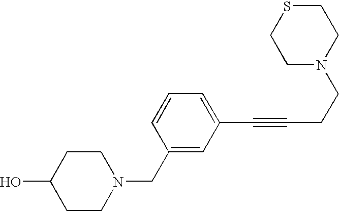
C1CN(CC2=CC(C#CCCN3CCSCC3)=CC=C2)CCC1O
